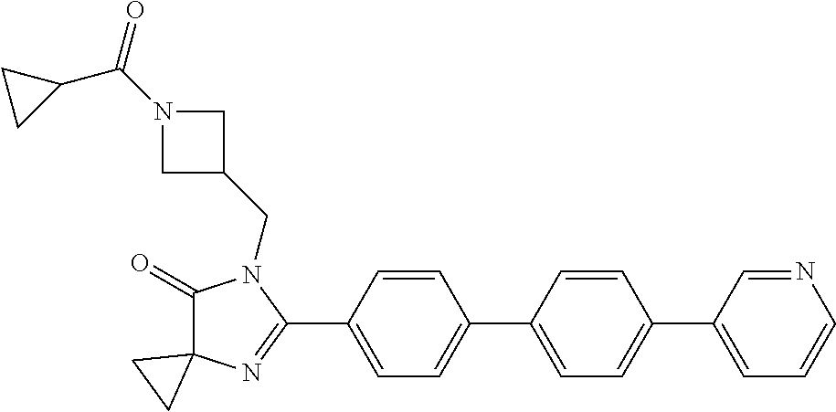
C1(=O)C2(N=C(C3=CC=C(C4=CC=C(C5=CC=CN=C5)C=C4)C=C3)N1CC1CN(C(=O)C3CC3)C1)CC2
